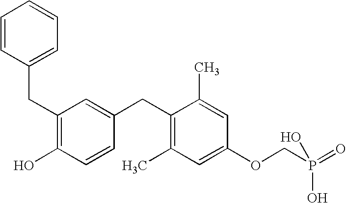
C1=CC(CC2=C(O)C=CC(CC3=C(C)C=C(OCP(=O)(O)O)C=C3C)=C2)=CC=C1
